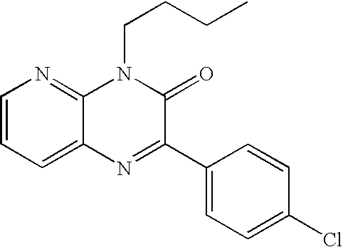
C1=CC=C2C(=N1)N(CCCC)C(=O)C(C1=CC=C(Cl)C=C1)=N2
